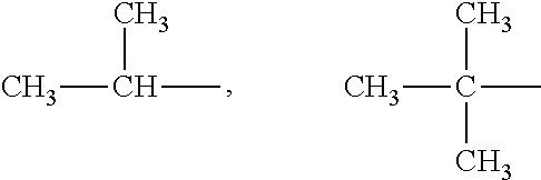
CC(C)C.CC(C)(C)C
